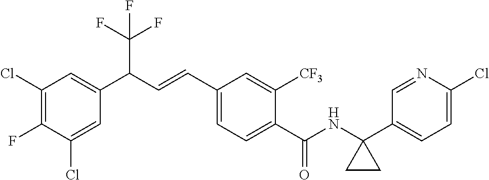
C1(Cl)=CC(C(C=CC2=CC=C(C(NC3(C4=CC=C(Cl)N=C4)CC3)=O)C([CF3])=C2)C(F)(F)F)=CC(Cl)=C1F
